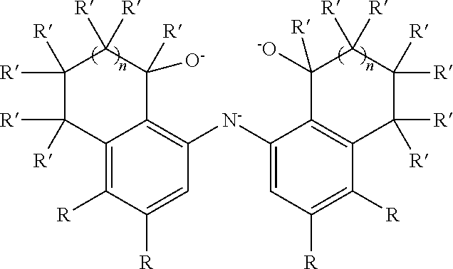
C1=C([R])C([R])=C2C(=C1[N-]C1=CC([R])=C([R])C3=C1C([-O])([R])C([R])([R])C([R])([R])C3([R])[R])C([R])([O-])C([R])([R])C([R])([R])C2([R])[R]
